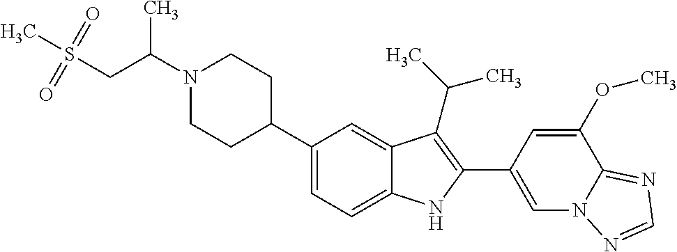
N1(C(CS(C)(=O)=O)C)CCC(C2=CC=C3C(=C2)C(C(C)C)=C(C2=CN4C(=NC=N4)C(OC)=C2)N3)CC1
